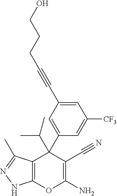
C12=C(C(C)=NN1)C(C(C)C)(C1=CC(C#CCCCO)=CC([CF3])=C1)C(C#N)=C(N)O2
